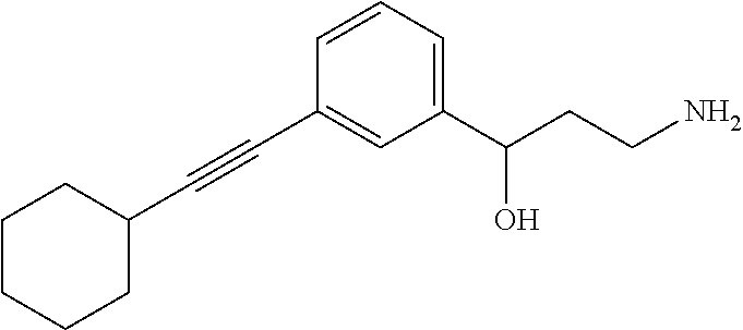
C1=CC=C(C(CCN)O)C=C1C#CC1CCCCC1
